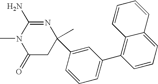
C1(=O)CC(C)(C2=CC(C3=C4C(=CC=C3)C=CC=C4)=CC=C2)N=C(N)N1C
